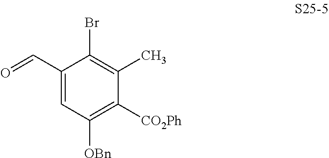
C1(C=O)=CC([OBn])=C([CO2Ph])C(C)=C1Br
